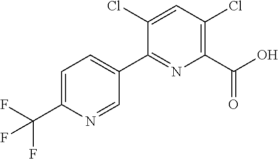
FC(F)(C1=CC=C(C2=NC(C(O)=O)=C(Cl)C=C2Cl)C=N1)F
